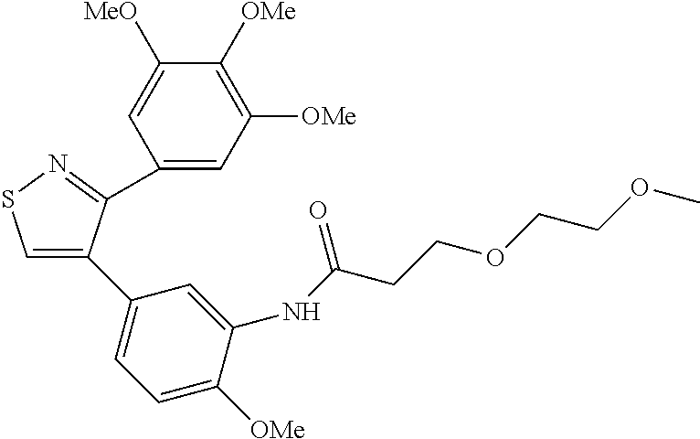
C1(C2=CSN=C2C2=CC([OMe])=C([OMe])C([MeO])=C2)=CC=C([OMe])C(NC(CCOCCOC)=O)=C1
